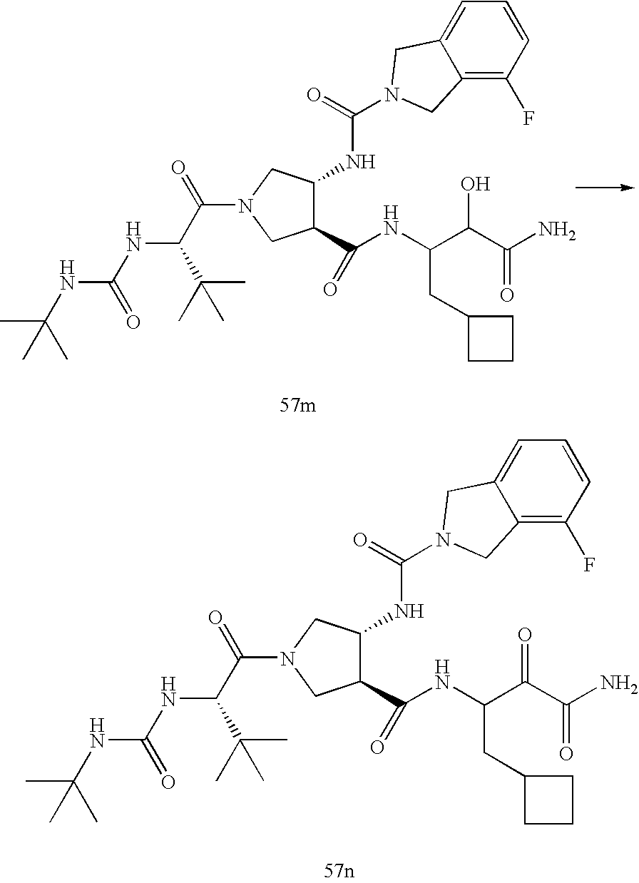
C1(C(=O)NC(C(C(N)=O)=O)CC2CCC2)C(NC(=O)N2CC3=CC=CC(F)=C3C2)CN(C(C(NC(NC(C)(C)C)=O)C(C)(C)C)=O)C1.C1(C(=O)NC(C(C(N)=O)O)CC2CCC2)C(NC(=O)N2CC3=CC=CC(F)=C3C2)CN(C(C(NC(NC(C)(C)C)=O)C(C)(C)C)=O)C1
